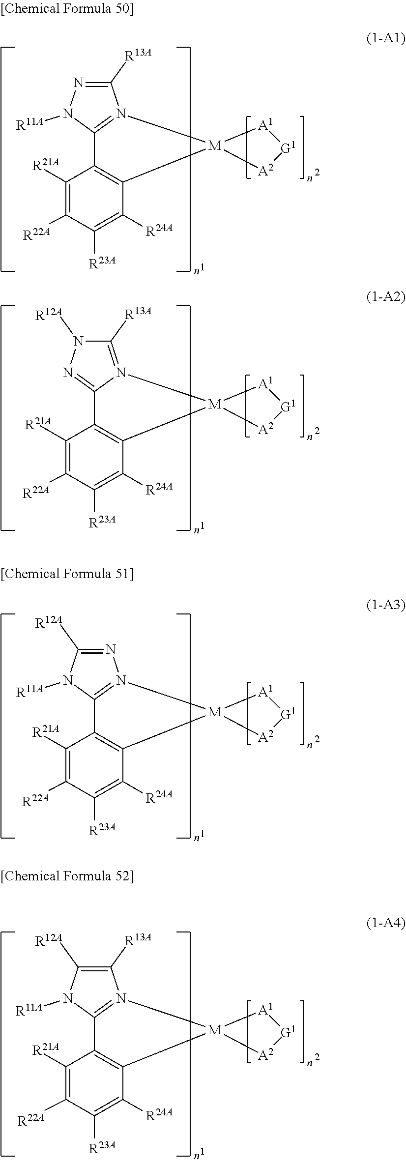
C1([R13A])=NN([R11A])C2=N1[M]1(C3=C2C([R21A])=C([R22A])C([R23A])=C3[R24A])[A2][G1][A1]1.C1([R13A])=N2C(=NN1[R12A])C1=C(C([R24A])=C([R23A])C([R22A])=C1[R21A])[M]21[A2][G1][A1]1.N1=C([R12A])N([R11A])C2=N1[M]1(C3=C2C([R21A])=C([R22A])C([R23A])=C3[R24A])[A2][G1][A1]1.C1([R13A])=C([R12A])N([R11A])C2=N1[M]1(C3=C2C([R21A])=C([R22A])C([R23A])=C3[R24A])[A2][G1][A1]1
